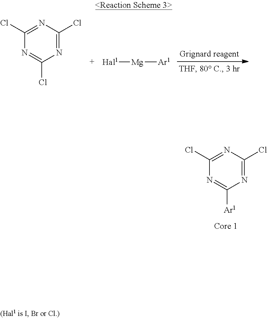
C1(Cl)=NC(Cl)=NC(Cl)=N1.[Hal1][Mg][Ar1].C1(Cl)=NC(Cl)=NC([Ar1])=N1
